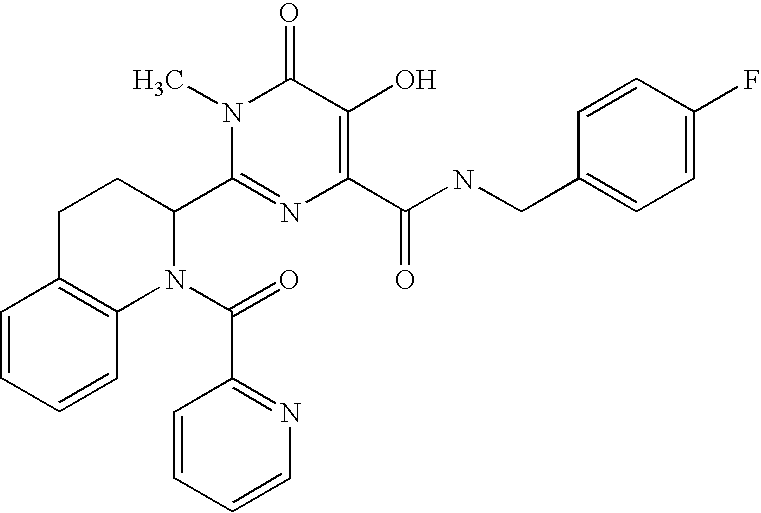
C1(C2CCC3=C(N2C(=O)C2=NC=CC=C2)C=CC=C3)=NC(C(NCC2=CC=C(F)C=C2)=O)=C(O)C(=O)N1C
